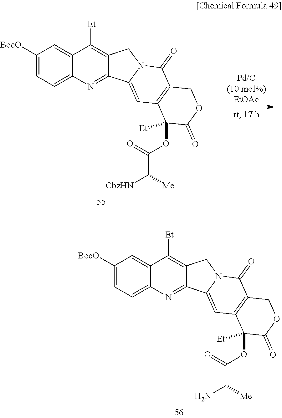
C1([BocO])=CC=C2C(=C1)C([Et])=C1C(=N2)C2=CC3=C(C(=O)N2C1)COC(=O)C3(OC(C(N)[Me])=O)[Et].C1([BocO])=CC=C2C(=C1)C([Et])=C1C(=N2)C2=CC3=C(C(=O)N2C1)COC(=O)C3(OC(C([CbzHN])[Me])=O)[Et]
